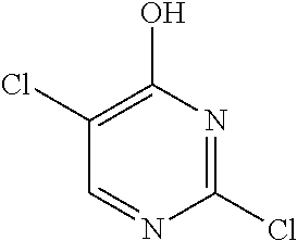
C1(Cl)=NC(O)=C(Cl)C=N1
